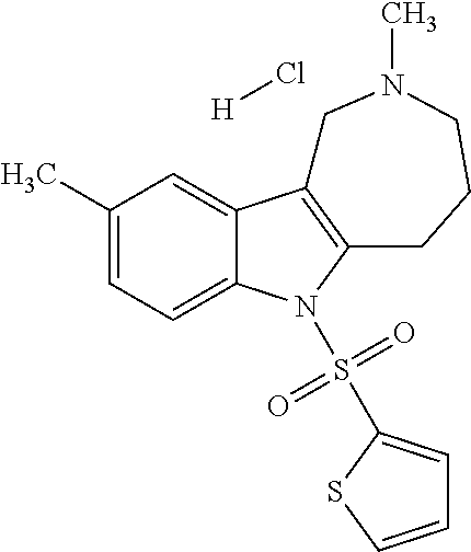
[H]Cl.C1(C)=CC=C2C(=C1)C1=C(N2S(=O)(=O)C2=CC=CS2)CCCN(C)C1
